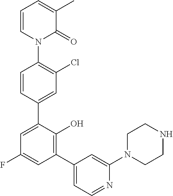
N1(C2=C(Cl)C=C(C3=CC(F)=CC(C4=CC=NC(N5CCNCC5)=C4)=C3O)C=C2)C(=O)C(C)=CC=C1
